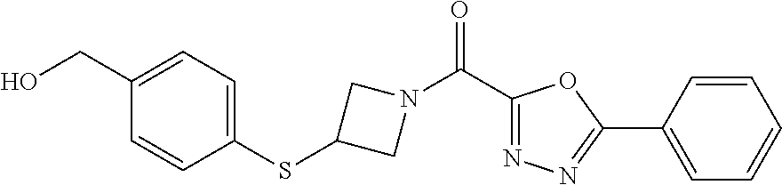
C(C1=CC=C(SC2CN(C(=O)C3=NN=C(C4=CC=CC=C4)O3)C2)C=C1)O
